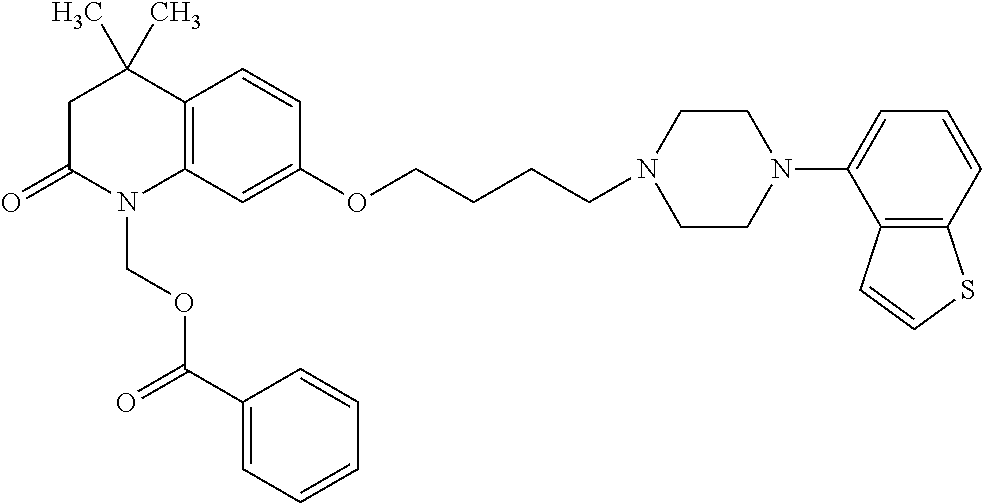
C1C(=O)N(COC(=O)C2=CC=CC=C2)C2=C(C1(C)C)C=CC(OCCCCN1CCN(C3=CC=CC4=C3C=CS4)CC1)=C2
